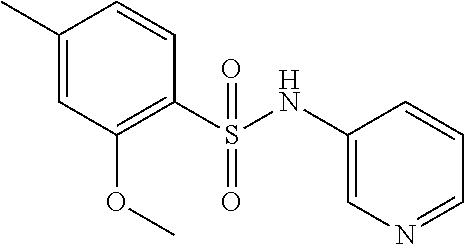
C1(C)=CC(OC)=C(S(=O)(=O)NC2=CN=CC=C2)C=C1
